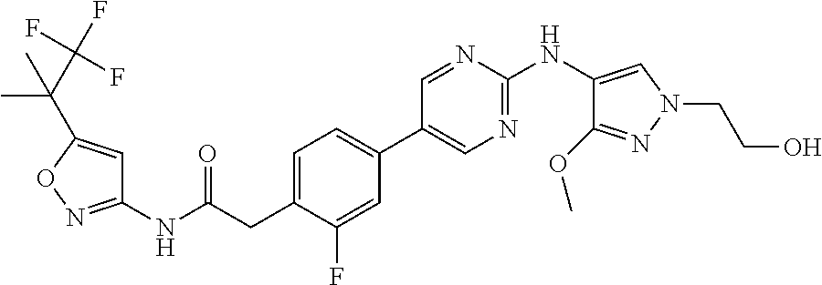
C1(NC(=O)CC2=CC=C(C3=CN=C(NC4=CN(CCO)N=C4OC)N=C3)C=C2F)=NOC(C(C)(C)C(F)(F)F)=C1
